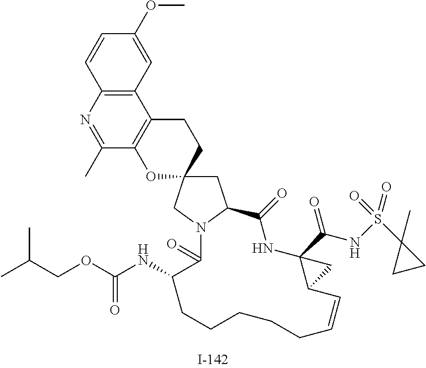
C1=CC2=C(C=C1OC)C1=C(C(C)=N2)OC2(CC1)CC1N(C2)C(=O)C(NC(OCC(C)C)=O)CCCCCC=CC2C(C(=O)NS(=O)(C3(C)CC3)=O)(NC1=O)C2
